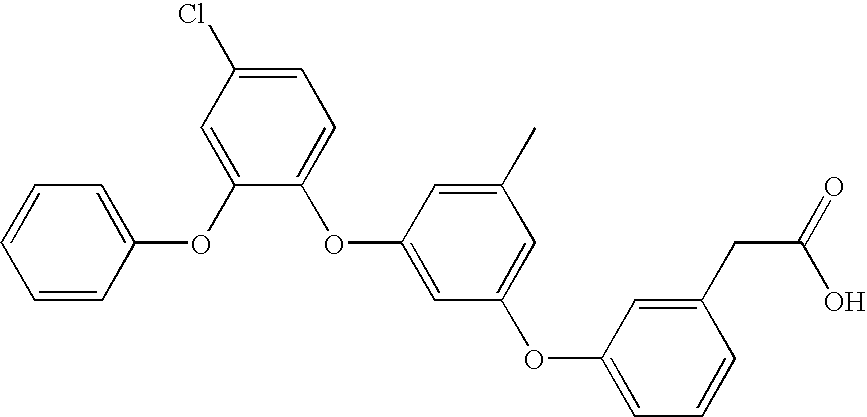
C1=CC=C(OC2=CC(Cl)=CC=C2OC2=CC(OC3=CC=CC(CC(=O)O)=C3)=CC(C)=C2)C=C1
